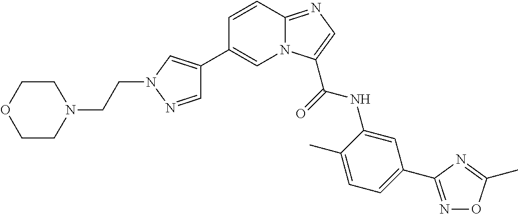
C1=CC2=NC=C(C(NC3=CC(C4=NOC(C)=N4)=CC=C3C)=O)N2C=C1C1=CN(CCN2CCOCC2)N=C1
